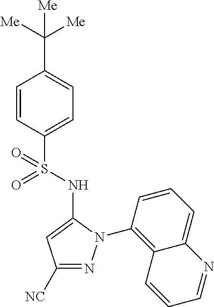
C1=CC(S(=O)(NC2=CC([CN])=NN2C2=C3C(=CC=C2)N=CC=C3)=O)=CC=C1C([Me])([Me])[Me]
